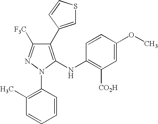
C1(C2=CSC=C2)=C(NC2=C([CO2H])C=C(OC)C=C2)N(C2=C(C)C=CC=C2)N=C1[F3C]
